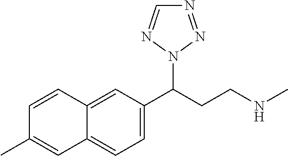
C1(C(CCNC)N2N=NC=N2)=CC=C2C(=C1)C=CC(C)=C2
